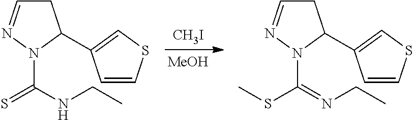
[CH3I].[MeOH].C1C=NN(C(NCC)=S)C1C1=CSC=C1.C1C=NN(C(=NCC)SC)C1C1=CSC=C1
